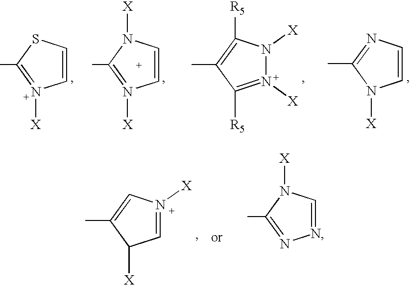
C1=CN([X])C(C)=N1[X].N1([X])=C([R5])C(C)=C([R5])N1[X].C1=CSC(C)=N1[X].C1=CN=C(C)N1[X].C1=N([X])C=C(C)C1[X].N1=CN([X])C(C)=N1
